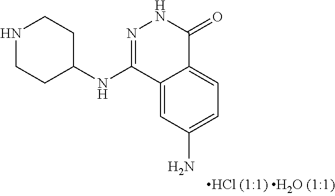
N1CCC(NC2=NNC(=O)C3=CC=C(N)C=C23)CC1
